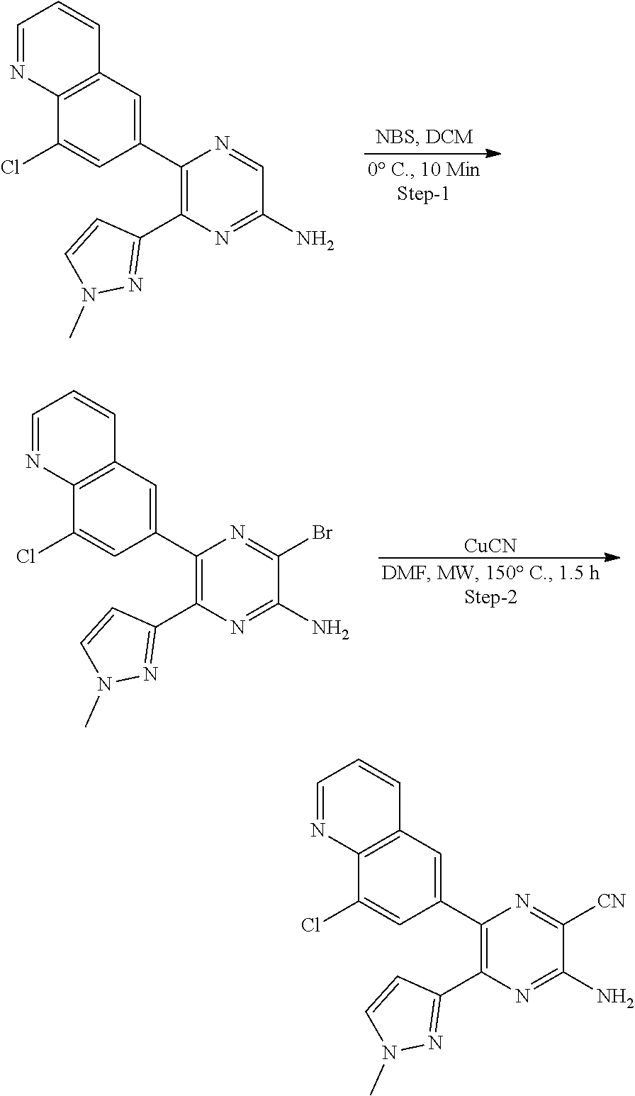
C1(C2=CC3=C(C(Cl)=C2)N=CC=C3)=C(C2=NN(C)C=C2)N=C(N)C=N1.[CuCN].C1(C2=CC3=C(C(Cl)=C2)N=CC=C3)=C(C2=NN(C)C=C2)N=C(N)C(Br)=N1.C1(C2=CC3=C(C(Cl)=C2)N=CC=C3)=C(C2=NN(C)C=C2)N=C(N)C([CN])=N1
